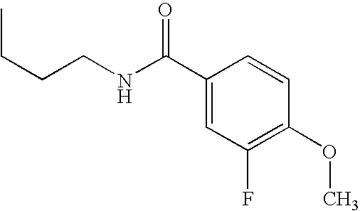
C1(C(NCCCC)=O)=CC(F)=C(OC)C=C1
